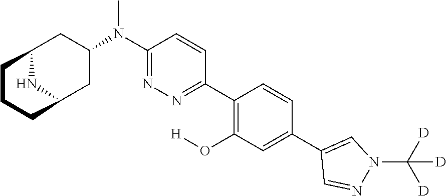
C1(C2=CC(O[H])=C(C3=NN=C(N(C)C4CC5NC(C4)CCC5)C=C3)C=C2)=CN(C([D])([D])[D])N=C1
